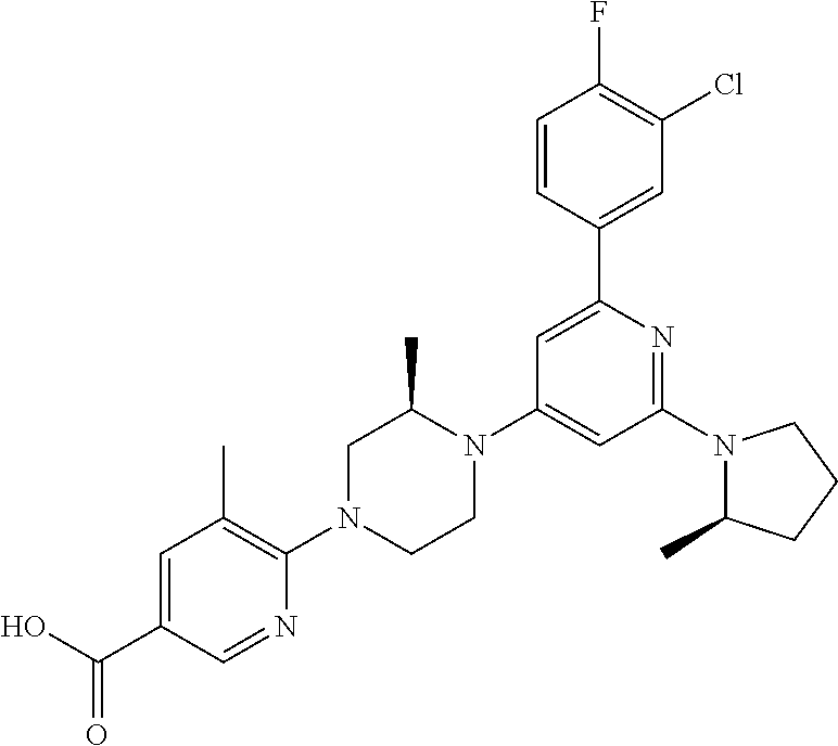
N1(C2=NC(C3=CC(Cl)=C(F)C=C3)=CC(N3C(C)CN(C4=C(C)C=C(C(O)=O)C=N4)CC3)=C2)C(C)CCC1
